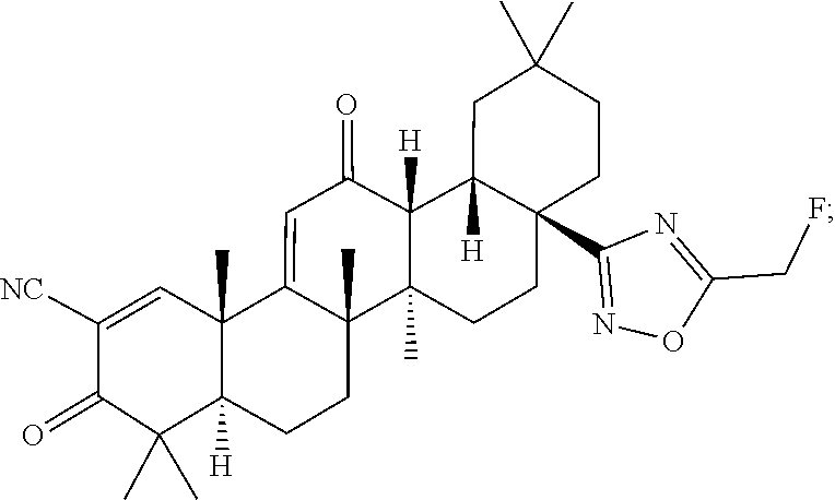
C1(=O)C(C)(C)C2([H])C(C)(C=C1[NC])C1=CC(=O)C3([H])C4([H])CC(C)(C)CCC4(C4=NOC(CF)=N4)CCC3(C)C1(C)CC2
